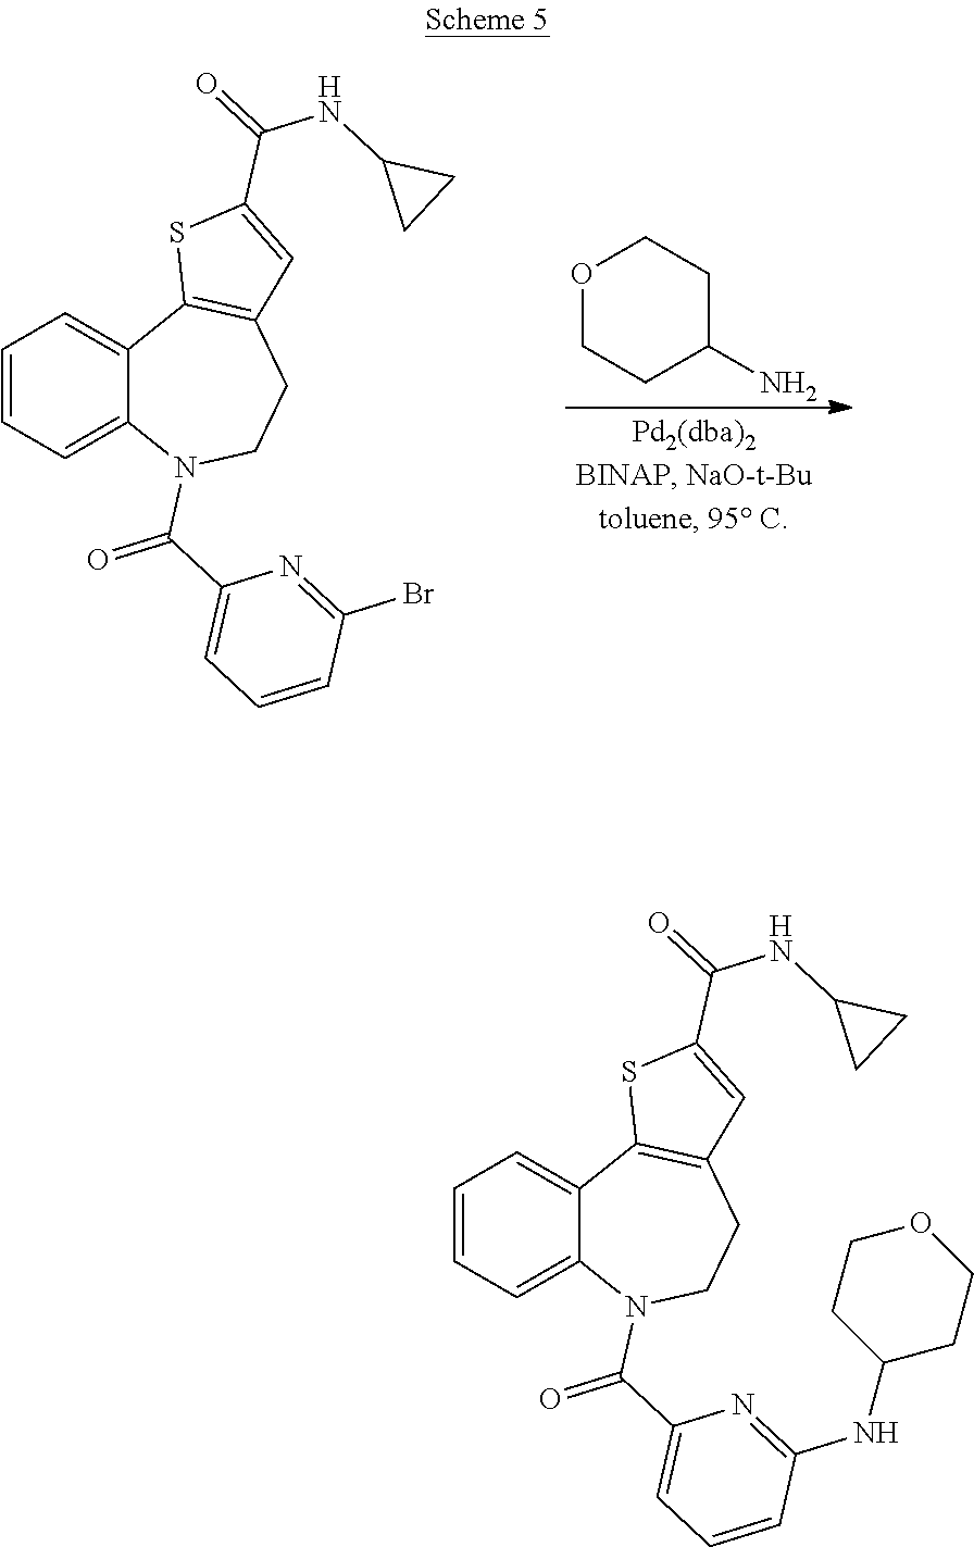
C1=CC=C2C(=C1)C1=C(CCN2C(C2=CC=CC(NC3CCOCC3)=N2)=O)C=C(C(=O)NC2CC2)S1.C1=CC=C2C(=C1)C1=C(CCN2C(C2=CC=CC(Br)=N2)=O)C=C(C(=O)NC2CC2)S1.O1CCC(N)CC1
